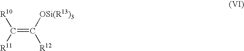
C(=C([R11])[R10])([OSi(R13)3])[R12]
